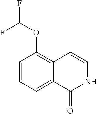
C1=CC=C2C(=C1OC(F)F)C=CNC2=O
